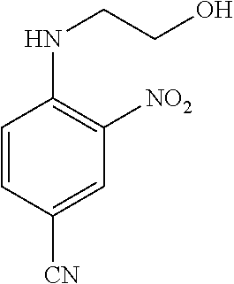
C1=CC([CN])=CC([NO2])=C1NCCO
